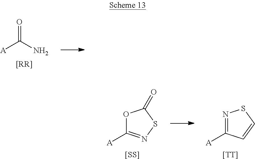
[A]C(N)=O.[[RR]].O1C([A])=NSC1=O.[[SS]].N1=C([A])C=CS1.[[TT]]
